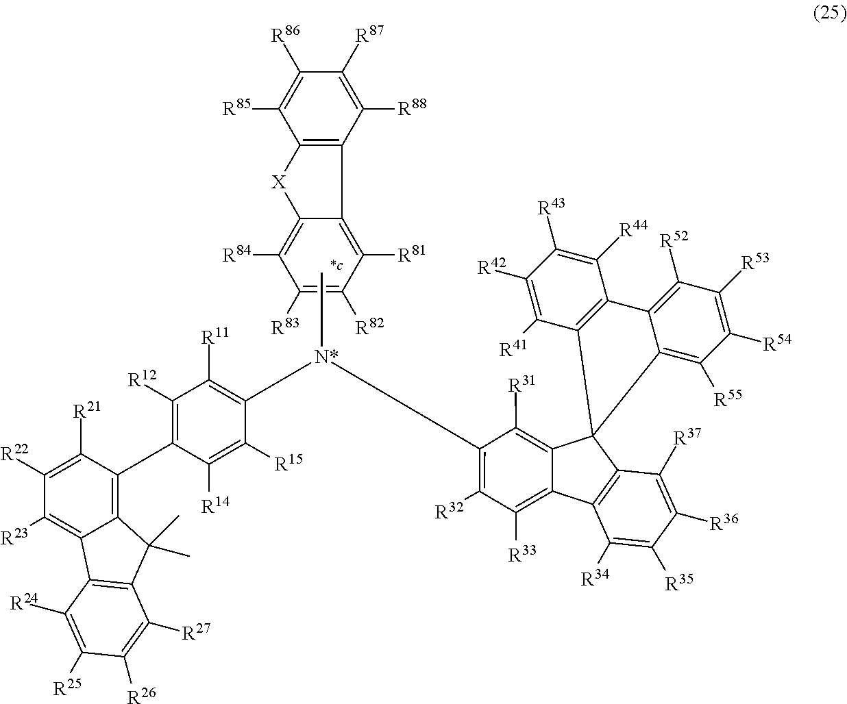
C1(C2=C3C(=C([R23])C([R22])=C2[R21])C2=C(C3(C)C)C([R27])=C([R26])C([R25])=C2[R24])=C([R12])C([R11])=C([N*](C2=C([R32])C([R33])=C3C(=C2[R31])C2(C4=C3C([R34])=C([R35])C([R36])=C4[R37])C3=C([R55])C([R54])=C([R53])C([R52])=C3C3=C2C([R41])=C([R42])C([R43])=C3[R44])C)C([R15])=C1[R14].C12=C([R81])C([R82])=C([R83])C([R84])=C1[X]C1=C2C([R88])=C([R87])C([R86])=C1[R85]
